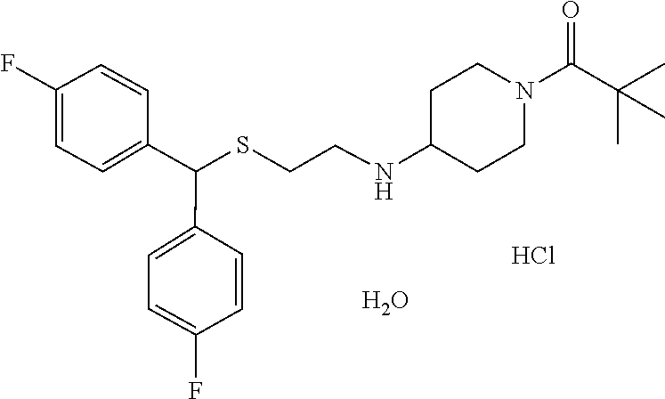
O.S(CCNC1CCN(C(C(C)(C)C)=O)CC1)C(C1=CC=C(F)C=C1)C1=CC=C(F)C=C1.Cl
